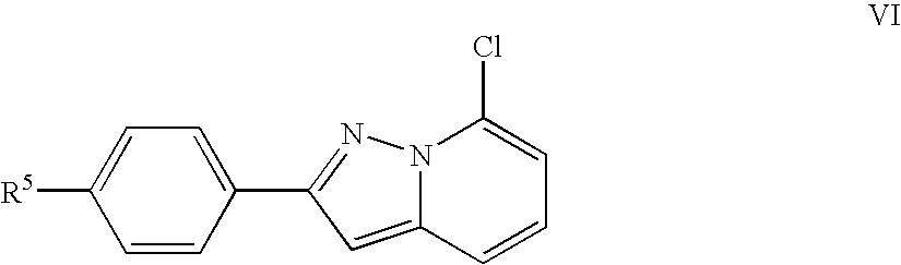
C1=CC(C2=NN3C(=C2)C=CC=C3Cl)=CC=C1[R5]
